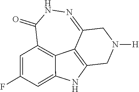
C12=NNC(=O)C3=C4C1=C(CN([H])C2)NC4=CC(F)=C3
